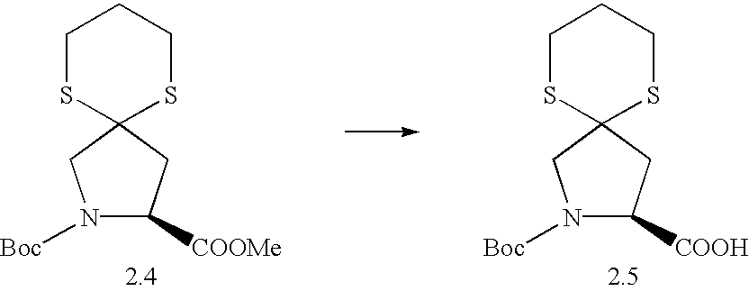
C1SC2(SCC1)CN([Boc])C([COOH])C2.C1SC2(SCC1)CN([Boc])C([COOMe])C2
